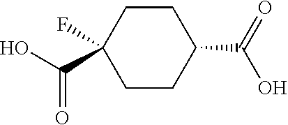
C1CC(C(O)=O)(F)CCC1C(=O)O
